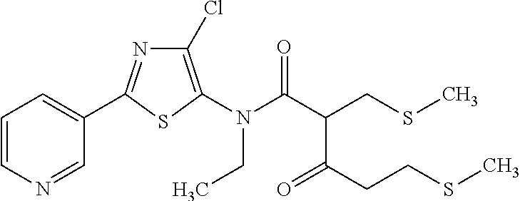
C1(C2=NC(Cl)=C(N(C(=O)C(CSC)C(CCSC)=O)CC)S2)=CC=CN=C1
